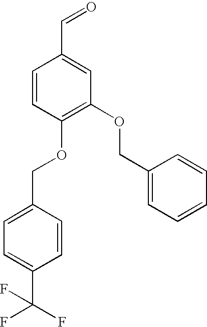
C1=CC(OCC2=CC=C(C(F)(F)F)C=C2)=C(OCC2=CC=CC=C2)C=C1C=O
